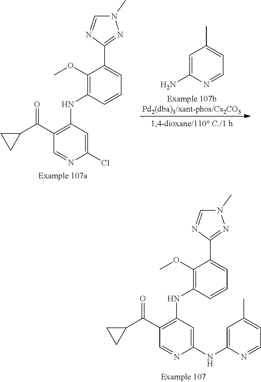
C1(OC)=C(NC2=C(C(C3CC3)=O)C=NC(Cl)=C2)C=CC=C1C1=NN(C)C=N1.C1=C(N)N=CC=C1C.C1(OC)=C(NC2=C(C(C3CC3)=O)C=NC(NC3=CC(C)=CC=N3)=C2)C=CC=C1C1=NN(C)C=N1
